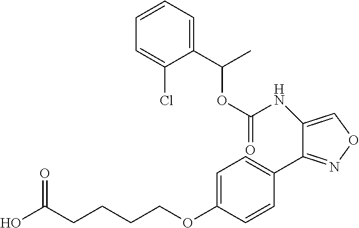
O(C(NC1=CON=C1C1=CC=C(OCCCCC(=O)O)C=C1)=O)C(C)C1=CC=CC=C1Cl
